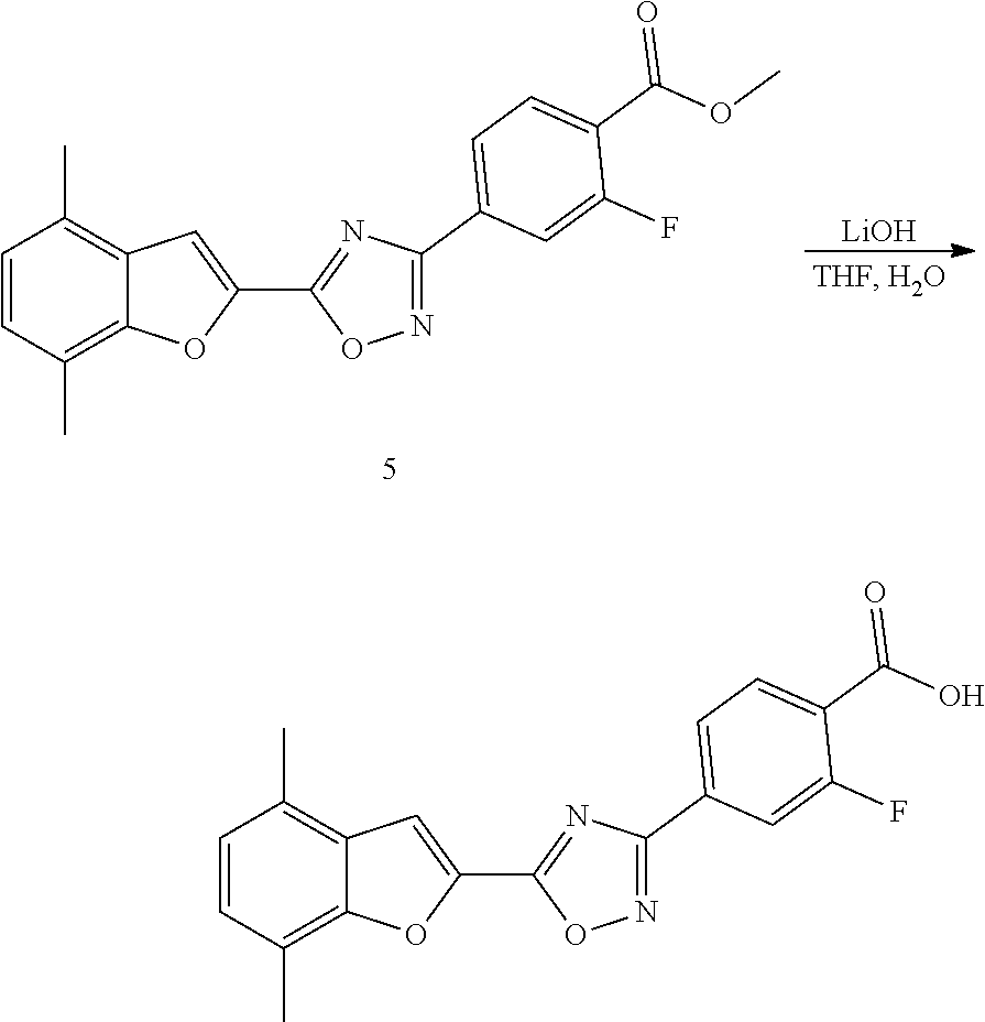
C1=CC(C)=C2C(=C1C)C=C(C1=NC(C3=CC=C(C(O)=O)C(F)=C3)=NO1)O2.[LiOH].C1=CC(C)=C2C(=C1C)C=C(C1=NC(C3=CC=C(C(OC)=O)C(F)=C3)=NO1)O2
